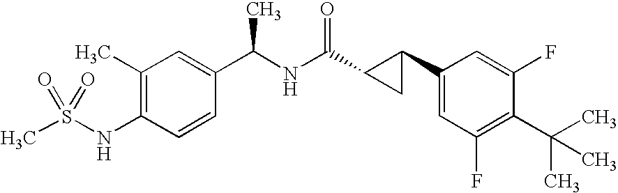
N(C1=C(C)C=C(C(NC(=O)C2C(C3=CC(F)=C(C(C)(C)C)C(F)=C3)C2)C)C=C1)S(C)(=O)=O
